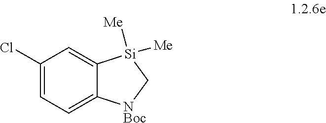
C1(Cl)=CC=C2C(=C1)[Si]([Me])([Me])C[NBoc]2
